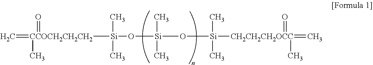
C=[CCOCH2CH2CH2](C)(=O)[Si](C)(C)O[Si](C)(C)O[Si](C)(C)[CH2CH2CH2OCC](=C)(=O)C
